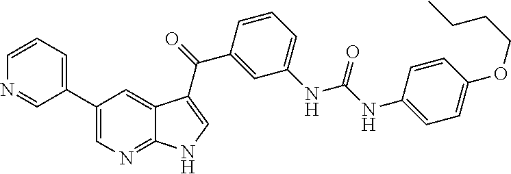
C1(C2=CC=CN=C2)=CN=C2C(=C1)C(C(C1=CC(NC(=O)NC3=CC=C(OCCCC)C=C3)=CC=C1)=O)=CN2
